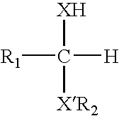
[XH]C([XR2])([R1])[H]
